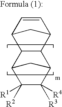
C1=CC2CC1C1C2C2C([R4])([R3])C([R1])([R2])C1C2
